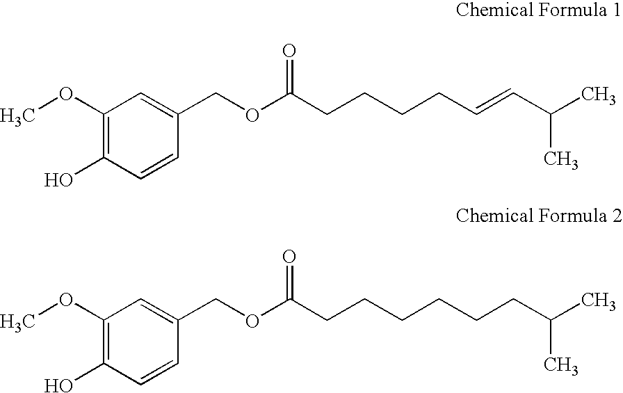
C1(OC)=C(O)C=CC(COC(CCCCC=CC(C)C)=O)=C1.C1(OC)=C(O)C=CC(COC(CCCCCCC(C)C)=O)=C1
